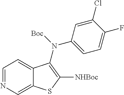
N1=CC=C2C(=C1)SC([NHBoc])=C2N(C1=CC=C(F)C(Cl)=C1)[Boc]
